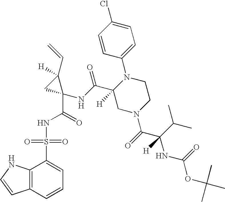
C1(C(NC2(C(NS(C3=CC=CC4=C3NC=C4)(=O)=O)=O)C(C=C)([H])C2)=O)([H])CN(C(=O)C(C(C)C)(NC(OC(C)(C)C)=O)[H])CCN1C1=CC=C(Cl)C=C1
